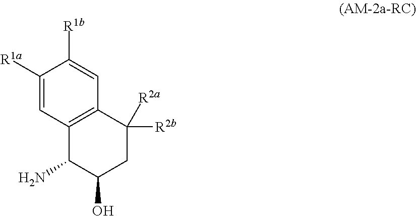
C1([R1a])=CC2=C(C=C1[R1b])C([R2b])([R2a])CC(O)C2N
